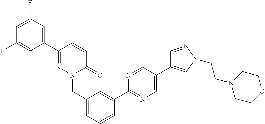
C1=C(F)C=C(C2=NN(CC3=CC=CC(C4=NC=C(C5=CN(CCN6CCOCC6)N=C5)C=N4)=C3)C(=O)C=C2)C=C1F
